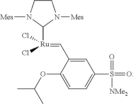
C1(OC(C)C)=CC=C(S(=O)(=O)[NMe2])C=C1C=[Ru](C1N([Mes])CCN1[Mes])(Cl)Cl
